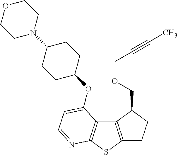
C1C2=C(C(COCC#CC)C1)C1=C(S2)N=CC=C1OC1CCC(N2CCOCC2)CC1
